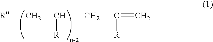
[R0]CC(CC(=C)[R])[R]
